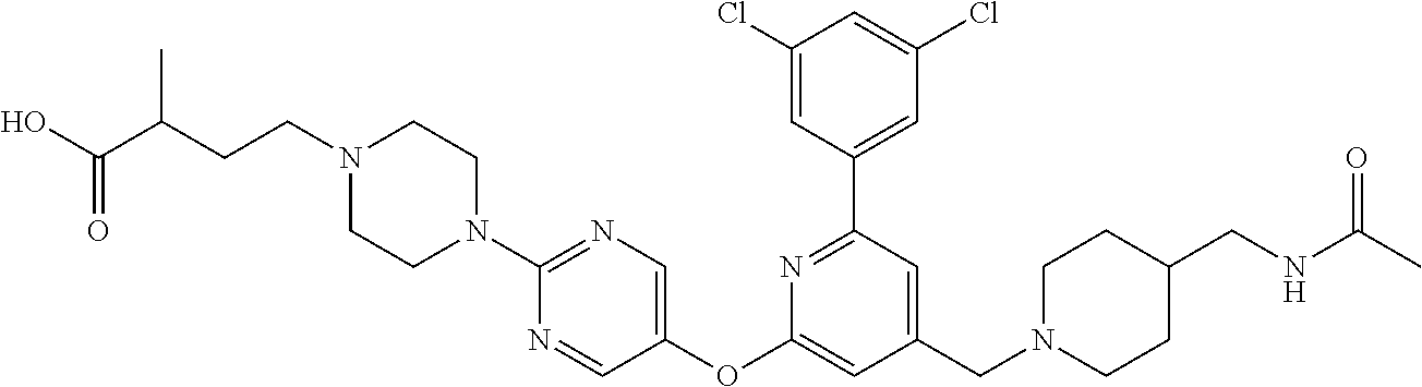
C(CCN1CCN(C2=NC=C(OC3=CC(CN4CCC(CNC(C)=O)CC4)=CC(C4=CC(Cl)=CC(Cl)=C4)=N3)C=N2)CC1)(C)C(=O)O
